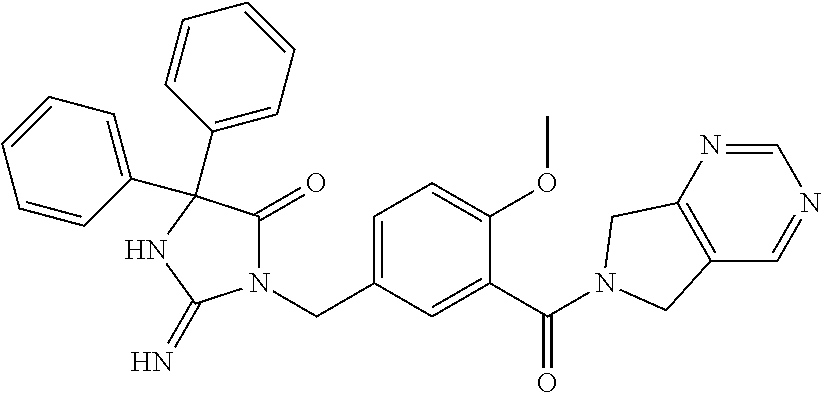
N1(CC2=CC=C(OC)C(C(=O)N3CC4=C(C=NC=N4)C3)=C2)C(=O)C(C2=CC=CC=C2)(C2=CC=CC=C2)NC1=N
